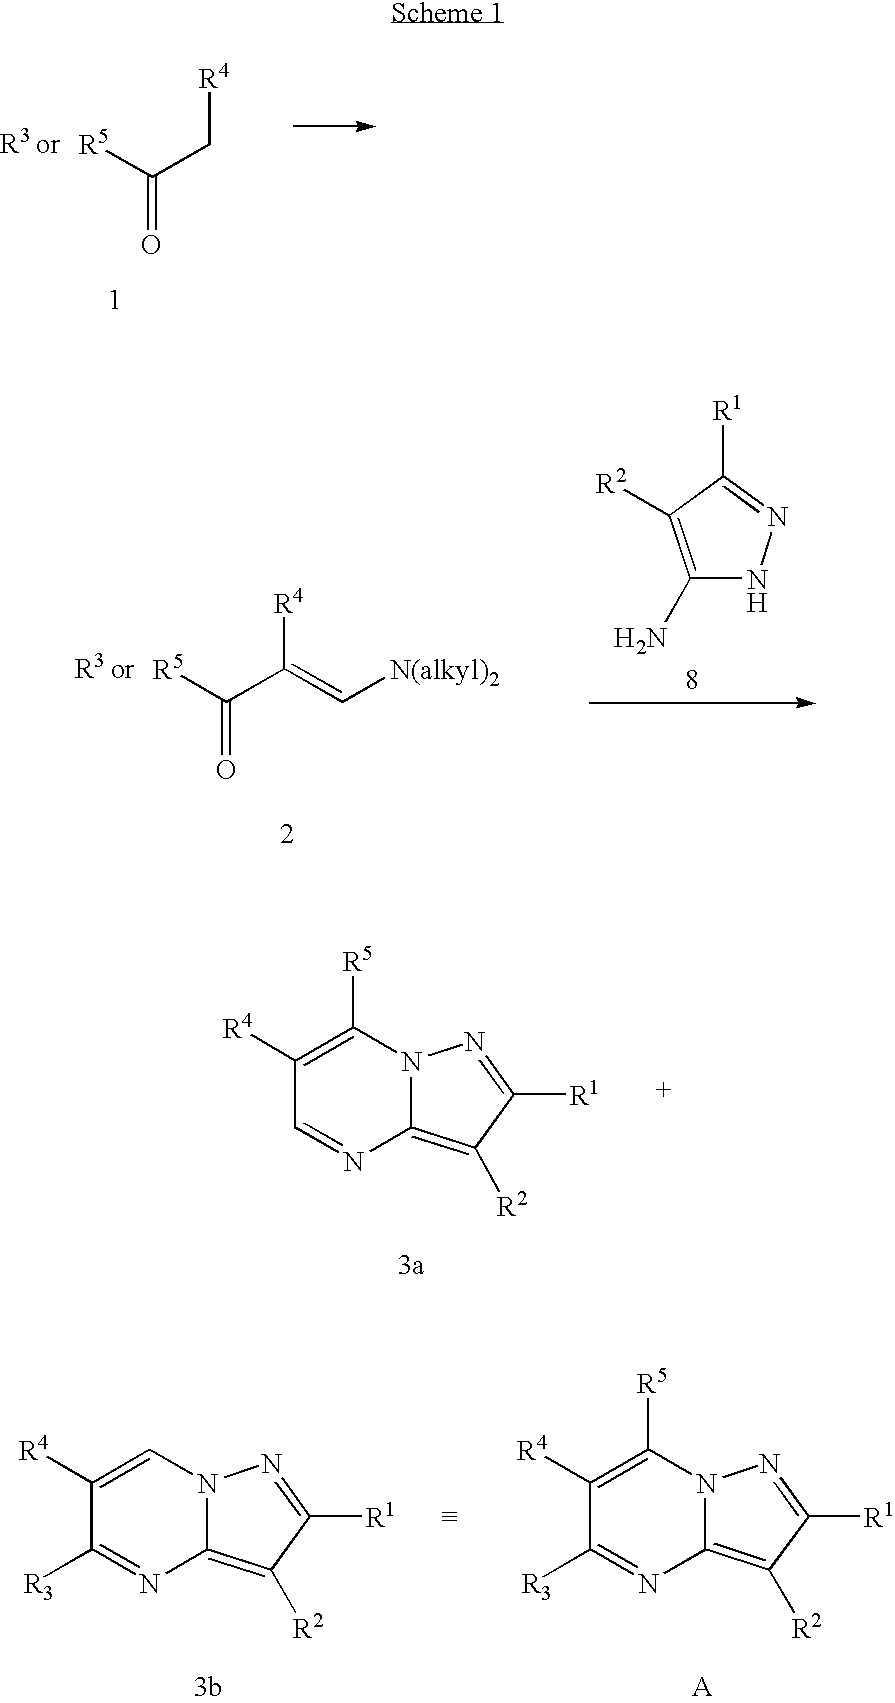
[R5]C(C[R4])=O.[R5]C(C([R4])=C[N(alkyl)2])=O.C1(N)=C([R2])C([R1])=NN1.C1([R4])=C([R5])N2C(=C([R2])C([R1])=N2)N=C1.C1([R4])=CN2C(=C([R2])C([R1])=N2)N=C1[R3].C1([R4])=C([R5])N2C(=C([R2])C([R1])=N2)N=C1[R3]
